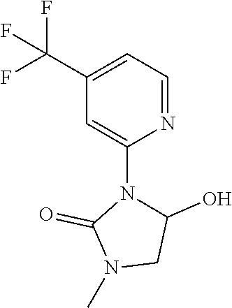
C1(C(F)(F)F)=CC=NC(N2C(O)CN(C)C2=O)=C1
